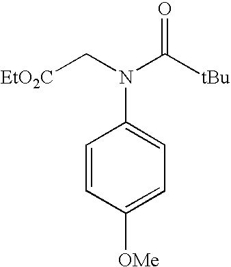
[EtO2C]CN(C([tBu])=O)C1=CC=C([OMe])C=C1
